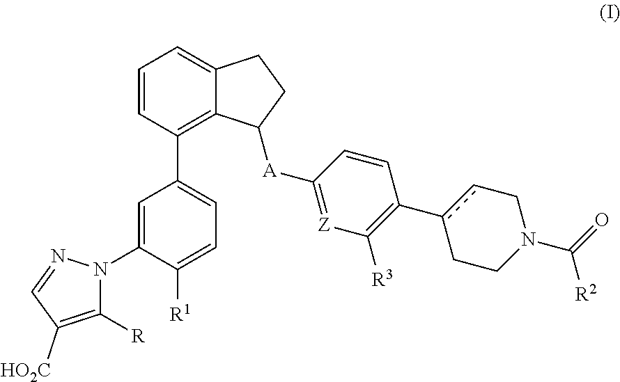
C1=CC(C2=CC=C([R1])C(N3C([R])=C([HO2C])C=N3)=C2)=C2C(=C1)CCC2[A]C1=[Z]C([R3])=C(c2cCN(C([R2])=O)CC2)C=C1
